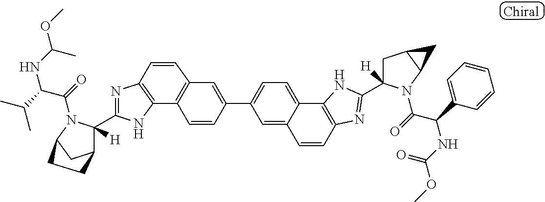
C12=C(N=C(C3([H])C4CC(N3C(=O)C(C(C)C)NC(C)OC)CC4)N1)C=CC1=C2C=CC(C2=CC=C3C4=C(N=C(C5([H])CC6C(N5C(C(C5=CC=CC=C5)NC(=O)OC)=O)C6)N4)C=CC3=C2)=C1
